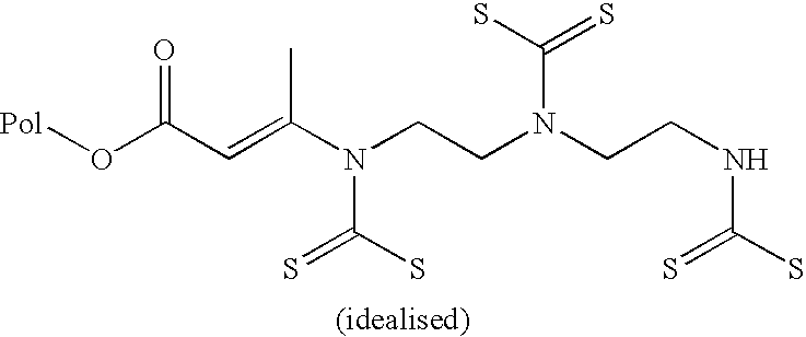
[Pol]OC(C=C(N(CCN(CCNC(S)=S)C(S)=S)C(S)=S)C)=O
